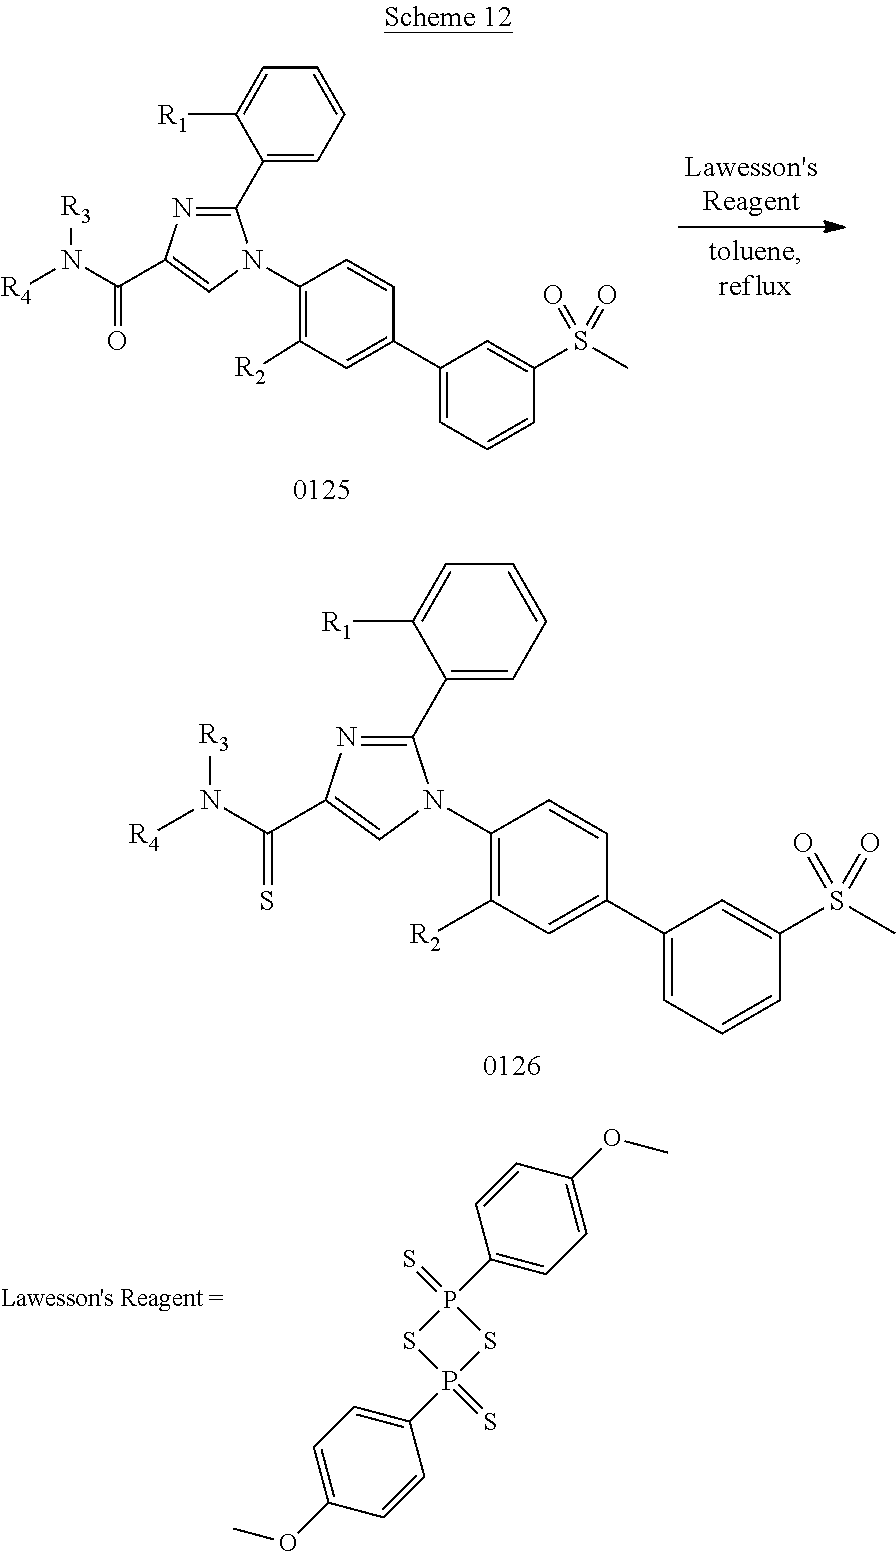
C1(C2=CC=CC=C2[R1])=NC(C(N([R4])[R3])=O)=CN1C1=C([R2])C=C(C2=CC=CC(S(C)(=O)=O)=C2)C=C1.C1(C2=CC=CC=C2[R1])=NC(C(N([R4])[R3])=S)=CN1C1=C([R2])C=C(C2=CC=CC(S(C)(=O)=O)=C2)C=C1.P1(C2=CC=C(OC)C=C2)(=S)SP(=S)(C2=CC=C(OC)C=C2)S1
